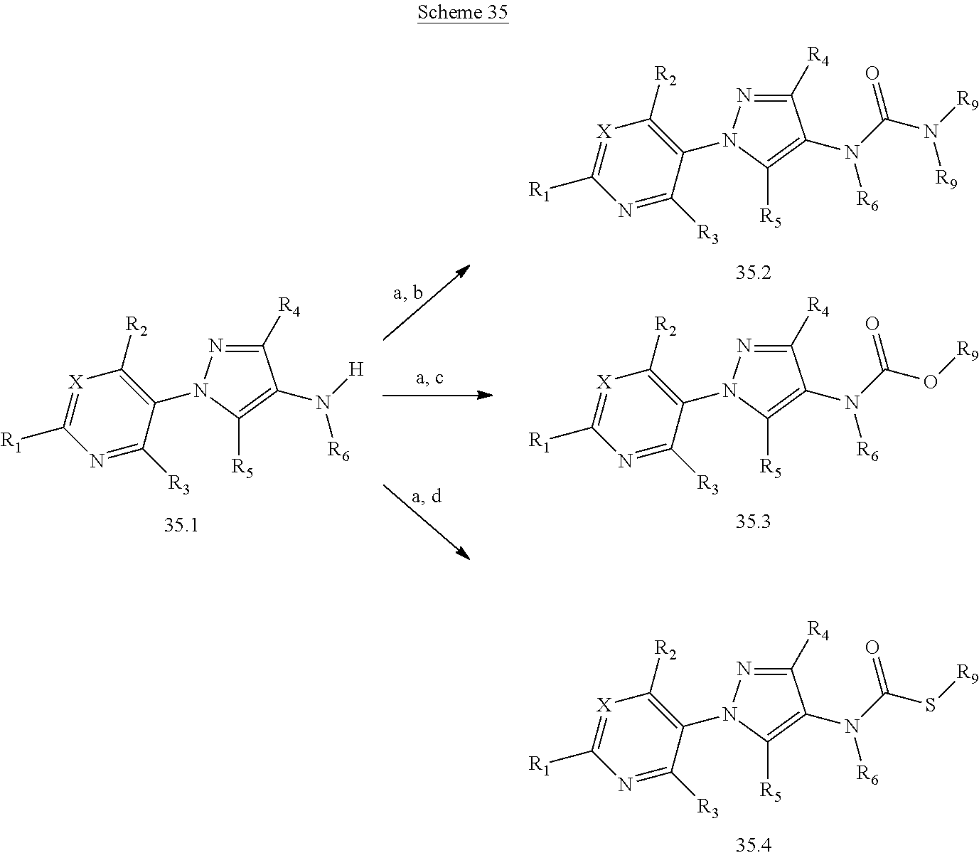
C1(N2C([R5])=C(N(C(S[R9])=O)[R6])C([R4])=N2)=C([R2])[X]=C([R1])N=C1[R3].C1(N2C([R5])=C(N(C(N([R9])[R9])=O)[R6])C([R4])=N2)=C([R2])[X]=C([R1])N=C1[R3].C1(N2C([R5])=C(N(C(O[R9])=O)[R6])C([R4])=N2)=C([R2])[X]=C([R1])N=C1[R3].C1(N2C([R5])=C(N([H])[R6])C([R4])=N2)=C([R2])[X]=C([R1])N=C1[R3]
